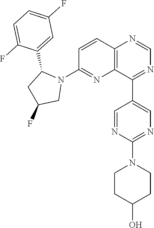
C1=CC2=C(N=C1N1C(C3=CC(F)=CC=C3F)CC(F)C1)C(C1=CN=C(N3CCC(O)CC3)N=C1)=NC=N2
